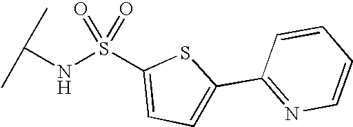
C(NS(=O)(=O)C1=CC=C(C2=NC=CC=C2)S1)(C)C
